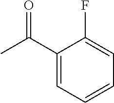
CC(C1=CC=CC=C1F)=O
